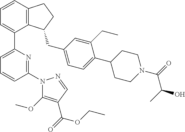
C1=CC2=C(C(C3=CC=CC(N4C(OC)=C(C(=O)OCC)C=N4)=N3)=C1)C(CC1=CC=C(C3CCN(C(=O)C(C)O)CC3)C(CC)=C1)CC2
